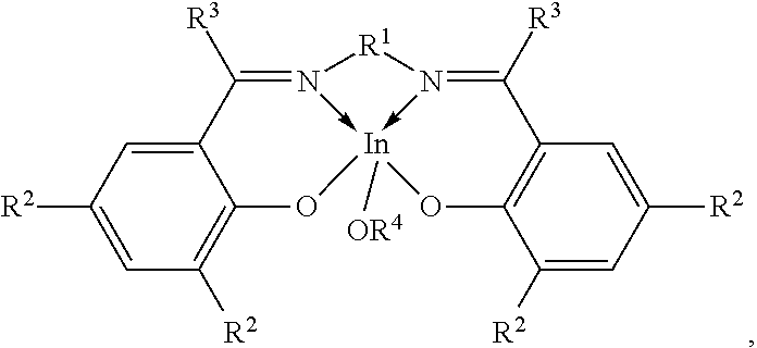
C12=CC([R2])=CC([R2])=C1O[In]13([OR4])-N(=C2[R3])[R1]N->1=C([R3])C1=C(O3)C([R2])=CC([R2])=C1
